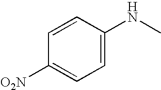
C1=CC([O2N])=CC=C1NC
